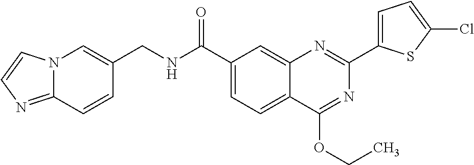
C1(C(NCC2=CN3C(=NC=C3)C=C2)=O)=CC=C2C(=C1)N=C(C1=CC=C(Cl)S1)N=C2OCC
